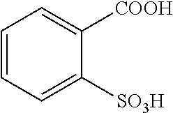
C1=CC=C([SO3H])C([COOH])=C1
